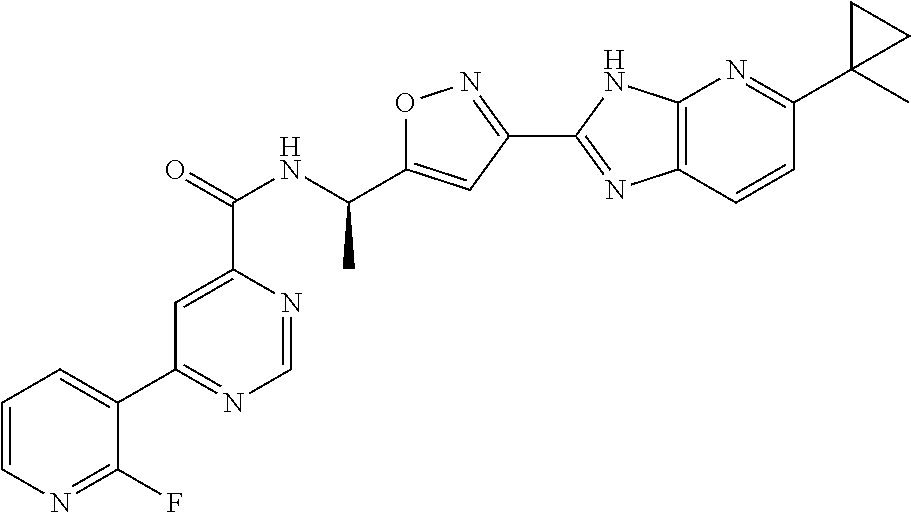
C1=NC(C(=O)NC(C2=CC(C3=NC4=C(N3)N=C(C3(C)CC3)C=C4)=NO2)C)=CC(C2=CC=CN=C2F)=N1
